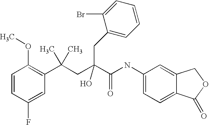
C1=CC(F)=CC(C(CC(C(NC2=CC=C3C(=C2)COC3=O)=O)(O)CC2=CC=CC=C2Br)(C)C)=C1OC
